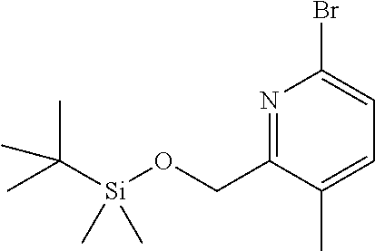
CC([Si](OCC1=NC(Br)=CC=C1C)(C)C)(C)C
